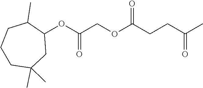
C1(OC(COC(CCC(C)=O)=O)=O)C(C)CCCC(C)(C)C1
